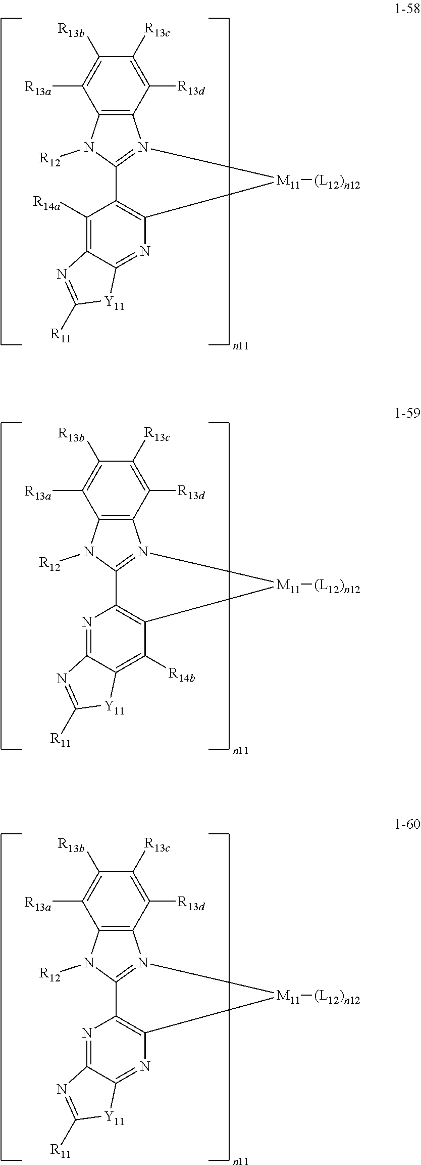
C12=C(C([R13d])=C([R13c])C([R13b])=C1[R13a])N1=C(N2[R12])C2=C(N=C3C(=C2[R14a])N=C([R11])[Y11]3)[M11]1[(L12)n12].C12=C(C([R13d])=C([R13c])C([R13b])=C1[R13a])N1=C(N2[R12])C2=C(C([R14b])=C3C(=N2)N=C([R11])[Y11]3)[M11]1[(L12)n12].C12=C(C([R13d])=C([R13c])C([R13b])=C1[R13a])N1=C(N2[R12])C2=C(N=C3C(=N2)N=C([R11])[Y11]3)[M11]1[(L12)n12]
